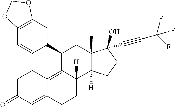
C1(C2=CC3=C(C=C2)OCO3)C2=C3C(=CC(=O)CC3)CCC2([H])C2([H])C(C)(C1)C(C#CC(F)(F)F)(O)CC2
